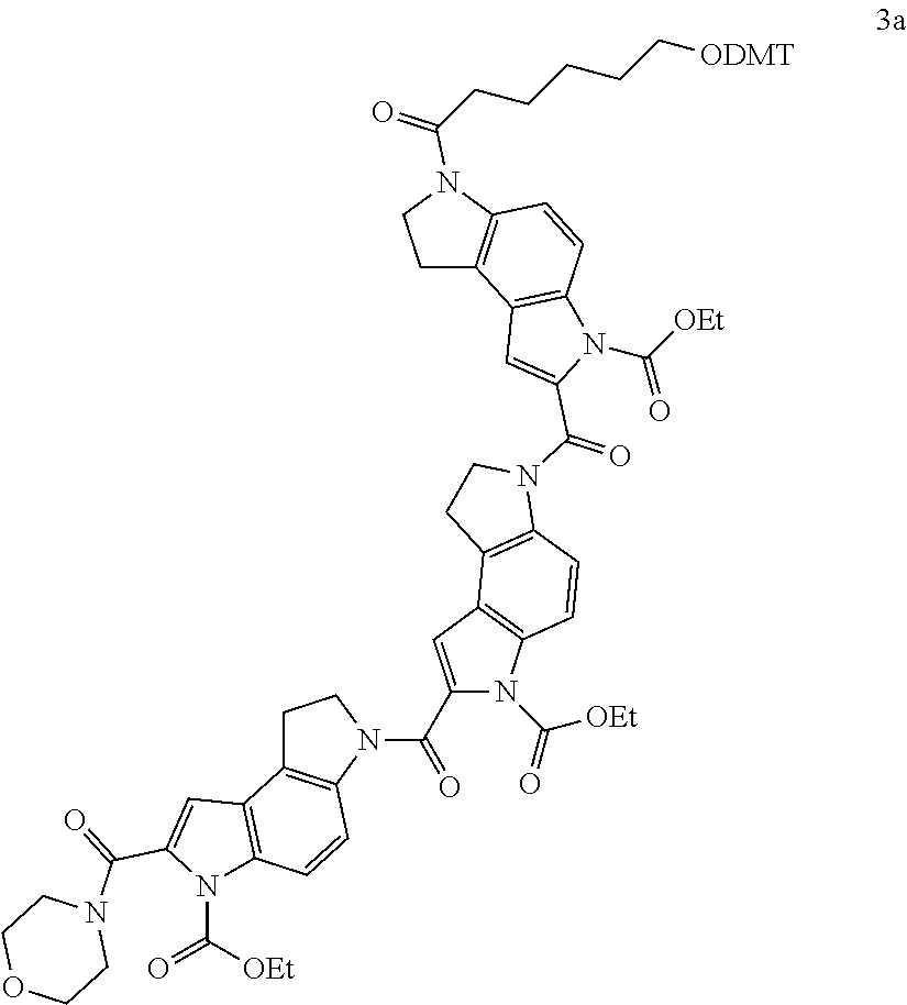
N1(C(=O)C2=CC3=C(C=CC4=C3CCN4C(C3=CC4=C(C=CC5=C4CCN5C(=O)C4=CC5=C(C=CC6=C5CCN6C(CCCCC[ODMT])=O)N4C([OEt])=O)N3C(=O)[OEt])=O)N2C([OEt])=O)CCOCC1
